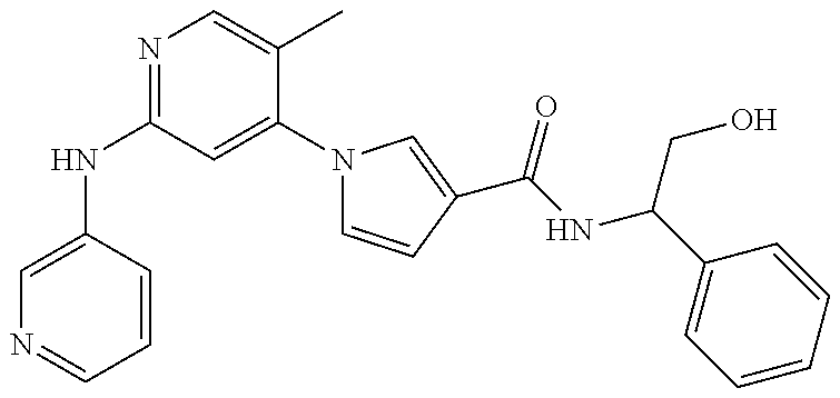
C1=C(NC2=NC=C(C)C(N3C=CC(C(NC(C4=CC=CC=C4)CO)=O)=C3)=C2)C=CC=N1
